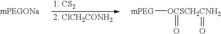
[mPEG][OCSCH2CNH2](=O)=O
